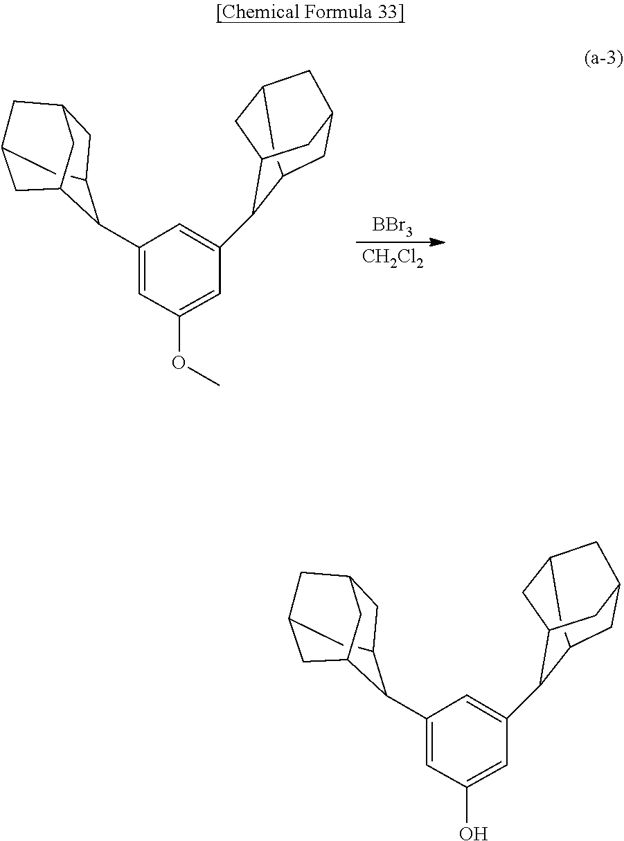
O(C1=CC(C2C3CC(C)CC(CC2C)C3)=CC(C2C3CC(C)CC(CC2C)C3)=C1)C.[CH2Cl2].[BBr3].OC1=CC(C2C3CC(C)CC(CC2C)C3)=CC(C2C3CC(C)CC(CC2C)C3)=C1
